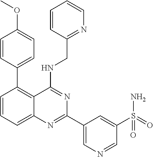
C1=CC=C2C(=C1C1=CC=C(OC)C=C1)C(NCC1=NC=CC=C1)=NC(C1=CN=CC(S(=O)(=O)N)=C1)=N2
